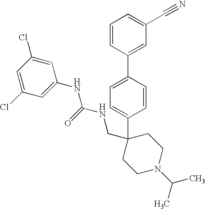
C1=CC(C2=CC(C#N)=CC=C2)=CC=C1C1(CNC(NC2=CC(Cl)=CC(Cl)=C2)=O)CCN(C(C)C)CC1
